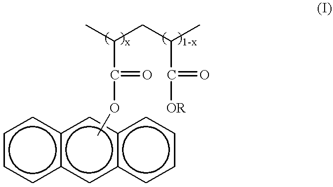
c1cc2c(cc1)cc1c(c2)cccc1.COC(=O)C(C)CC(C)C([OR])=O
